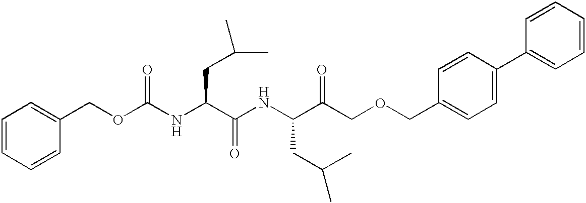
C1=CC=CC(COC(NC(C(NC(C(COCC2=CC=C(C3=CC=CC=C3)C=C2)=O)CC(C)C)=O)CC(C)C)=O)=C1
